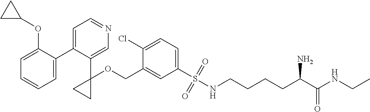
C1=C(C2=CC=NC=C2C2(OCC3=CC(S(NCCCCC(C(NCC)=O)N)(=O)=O)=CC=C3Cl)CC2)C(OC2CC2)=CC=C1
